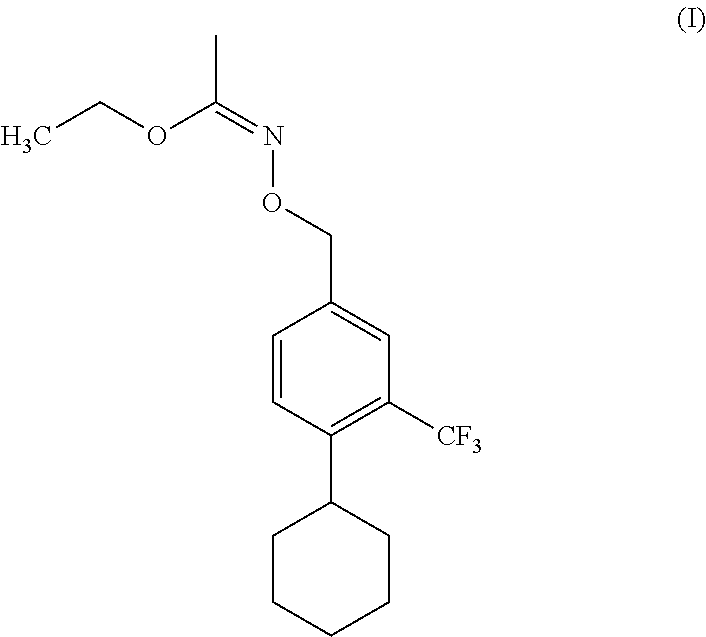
C1=CC(C2CCCCC2)=C([CF3])C=C1CON=C(OCC)C
